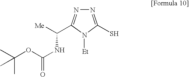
N1=C(S)N([Et])C(C([Me])NC(=O)OC(C)(C)C)=N1
